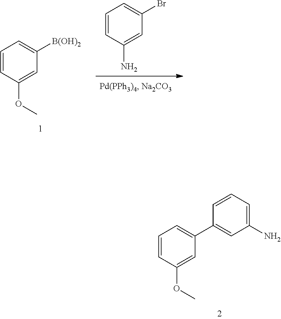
C1=CC(OC)=CC(C2=CC(N)=CC=C2)=C1.C1=CC(N)=CC(Br)=C1.C1=CC(OC)=CC([B(OH)2])=C1
